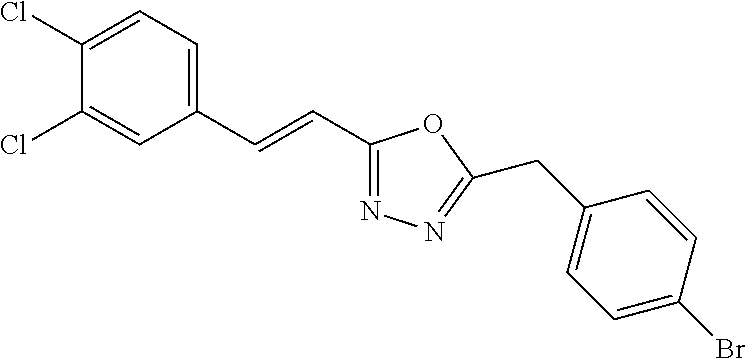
C1(Cl)=CC=C(C=CC2=NN=C(CC3=CC=C(Br)C=C3)O2)C=C1Cl
